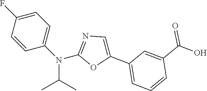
C1=C(F)C=CC(N(C2=NC=C(C3=CC=CC(C(O)=O)=C3)O2)C(C)C)=C1
